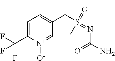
C1=C(C(F)(F)F)[N+]([O-])=CC(C(S(=NC(N)=O)(=O)C)C)=C1
